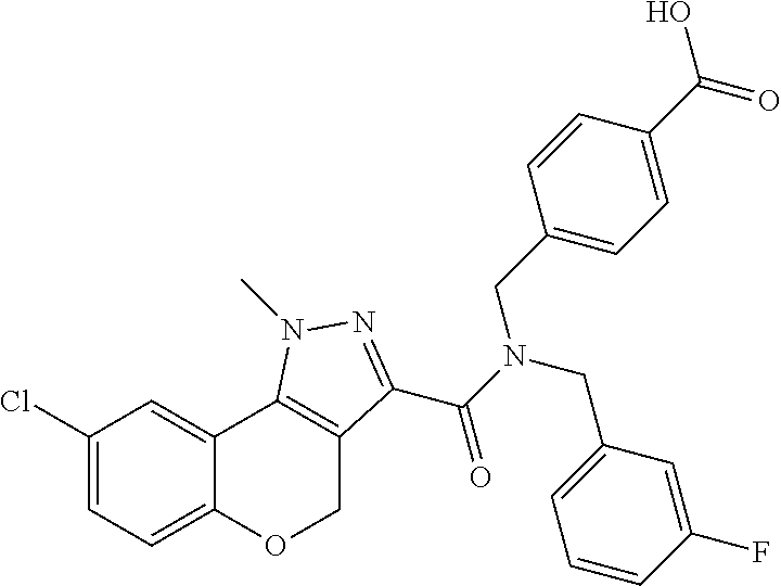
C1(Cl)=CC=C2C(=C1)C1=C(CO2)C(C(N(CC2=CC=CC(F)=C2)CC2=CC=C(C(O)=O)C=C2)=O)=NN1C
